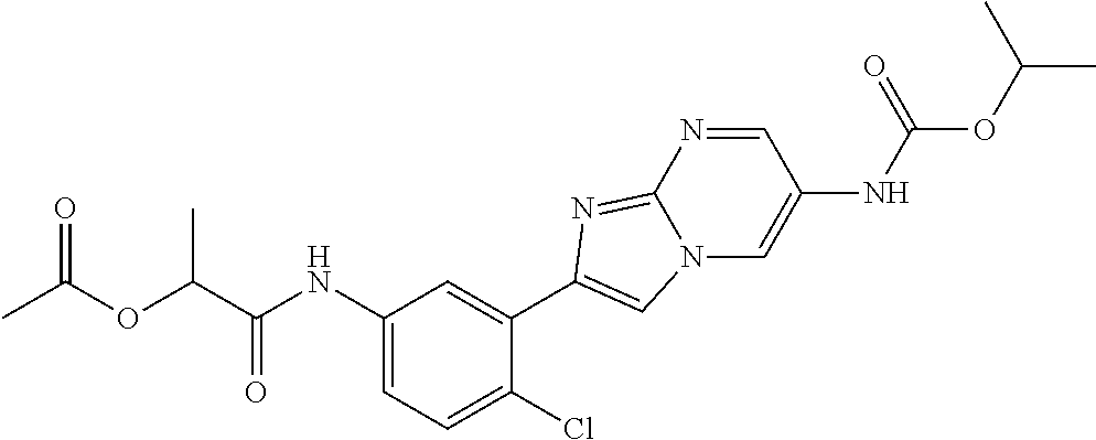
C1(NC(C(OC(C)=O)C)=O)=CC=C(Cl)C(C2=CN3C=C(NC(OC(C)C)=O)C=NC3=N2)=C1
